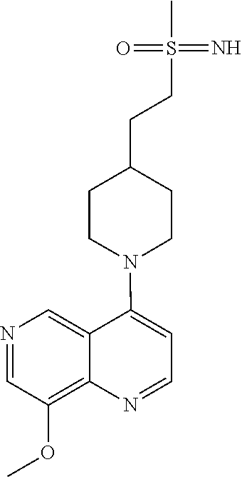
N1=CC(OC)=C2C(=C1)C(N1CCC(CCS(C)(=N)=O)CC1)=CC=N2
